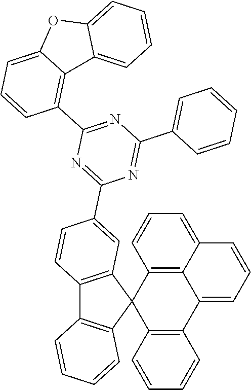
C12=C3C(=CC=C1)C=CC=C3C1=C(C23C2=C(C4=C3C=CC=C4)C=CC(C3=NC(C4=C5C(=CC=C4)OC4=CC=CC=C54)=NC(C4=CC=CC=C4)=N3)=C2)C=CC=C1
